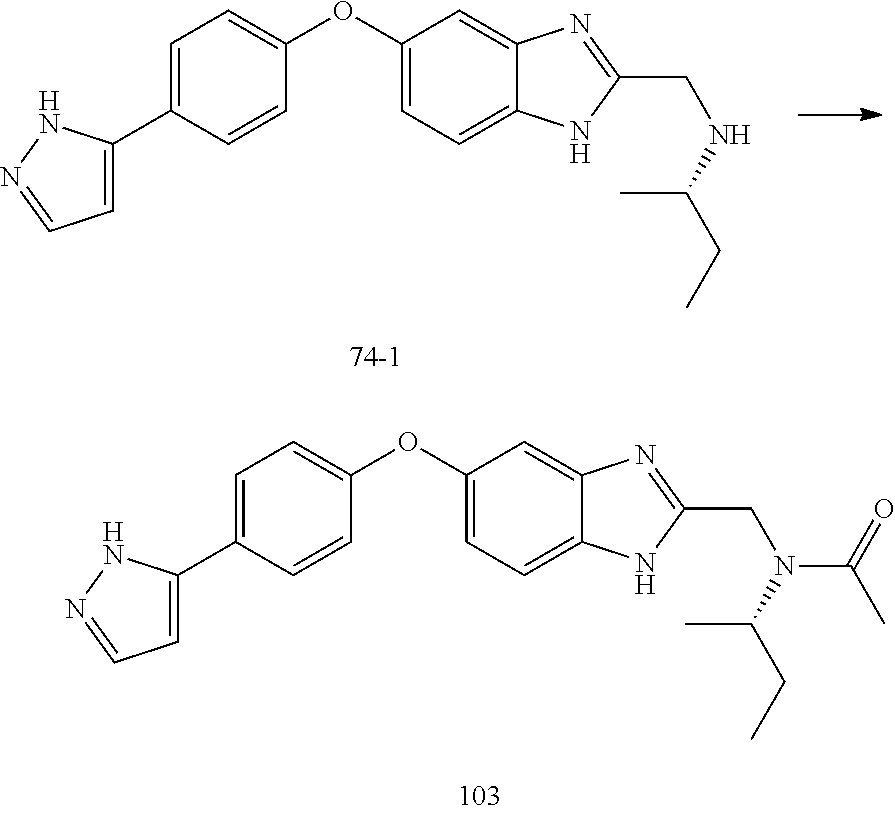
C1=C(C2=CC=C(OC3=CC=C4C(=C3)N=C(CNC(C)CC)N4)C=C2)NN=C1.C1=C(C2=CC=C(OC3=CC=C4C(=C3)N=C(CN(C(C)CC)C(C)=O)N4)C=C2)NN=C1
